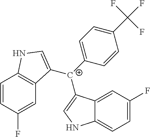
C12=CC=C(F)C=C1C([C+](C1=CC=C(C(F)(F)F)C=C1)C1=CNC3=C1C=C(F)C=C3)=CN2
